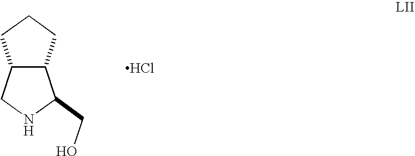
C12C(CCC1)C(CO)NC2.Cl
